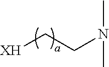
[XH]CCN(C)C
